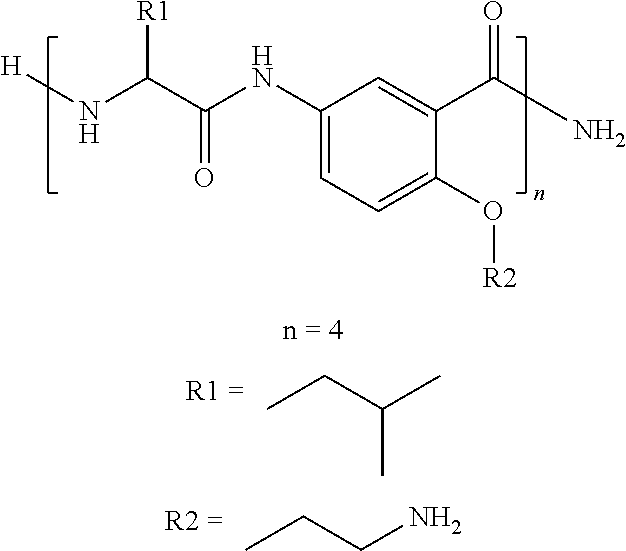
CCCN.CCC(C)C.C1(NC(C(N[H])[R1])=O)=CC=C(O[R2])C(C(N)=O)=C1
